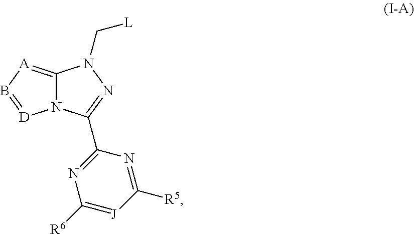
N12C(=[A]B=[D]1)N(C[L])N=C2C1=NC([R6])=[J]C([R5])=N1
